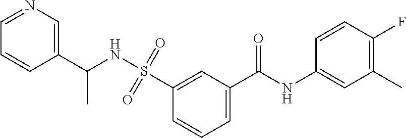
C1=C(C(NC2=CC(C)=C(F)C=C2)=O)C=C(S(=O)(=O)NC(C2=CN=CC=C2)C)C=C1
